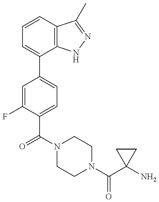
C1=CC2=C(C(C3=CC=C(C(=O)N4CCN(C(=O)C5(N)CC5)CC4)C(F)=C3)=C1)NN=C2C
